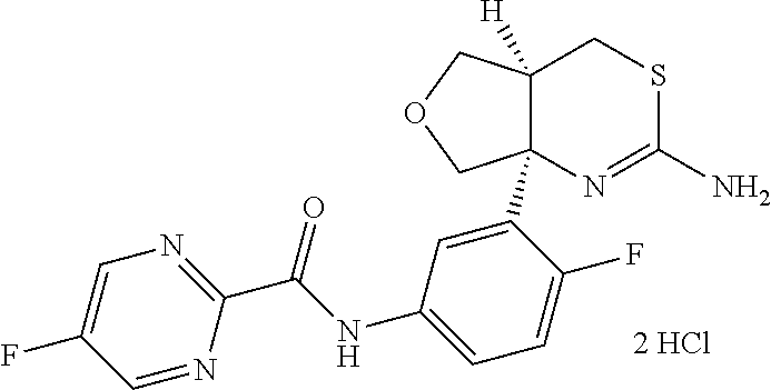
C1=NC(C(NC2=CC=C(F)C(C34N=C(N)SCC3([H])COC4)=C2)=O)=NC=C1F.[2 HCl]
